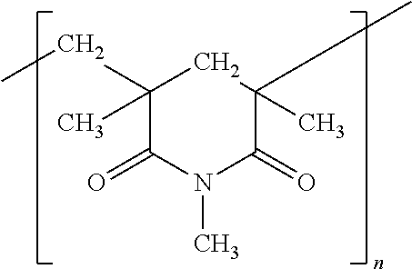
C1(CC)(C)C(=O)N(C)C(=O)C(C)(C)C1
